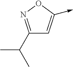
C1(C(C)C)=NOC(->C)=C1
